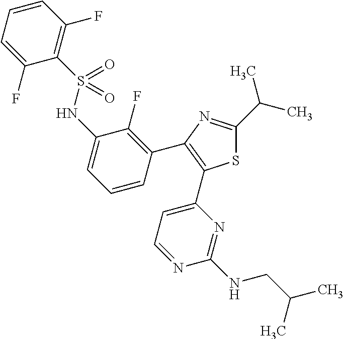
C1(F)=CC=CC(F)=C1S(NC1=CC=CC(C2=C(C3=CC=NC(NCC(C)C)=N3)SC(C(C)C)=N2)=C1F)(=O)=O
